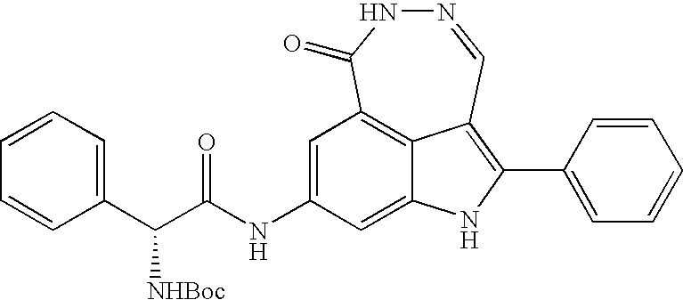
C12=CC(NC(C(C3=CC=CC=C3)[NHBoc])=O)=CC3=C1C(=C(C1=CC=CC=C1)N2)C=NNC3=O
